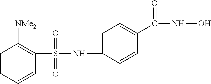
C1(S(NC2=CC=C(C(NO)=O)C=C2)(=O)=O)=C([NMe2])C=CC=C1
